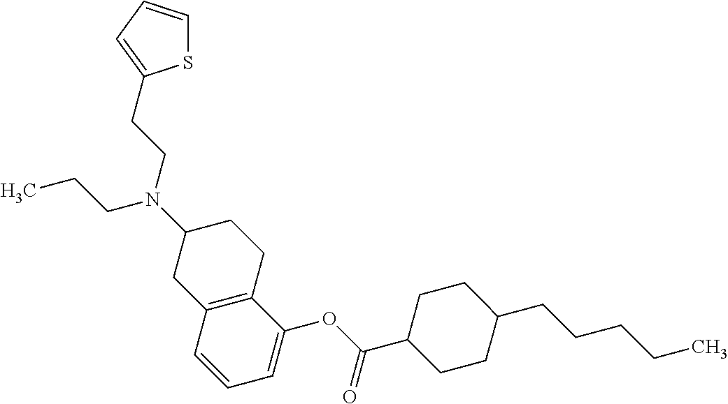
C12=C(CCC(N(CCC)CCC3=CC=CS3)C1)C(OC(C1CCC(CCCCC)CC1)=O)=CC=C2
